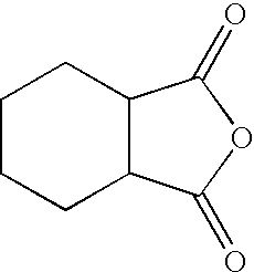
C12C(CCCC1)C(=O)OC2=O
